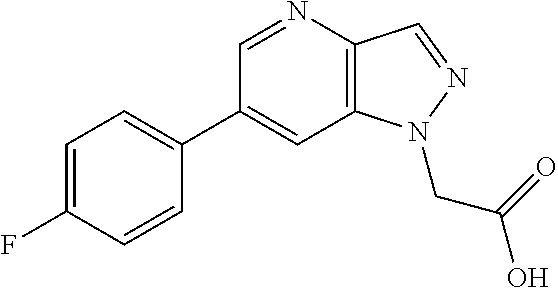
C1(C2=CC=C(F)C=C2)=CC2=C(C=NN2CC(O)=O)N=C1
